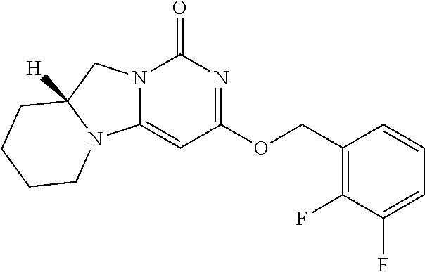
C1=C(F)C(F)=C(COC2=NC(=O)N3C(=C2)N2C([H])(C3)CCCC2)C=C1
